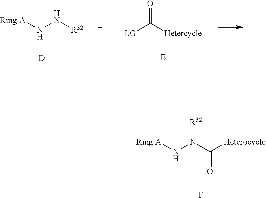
[Ring A]NN[R32].[D].[LG]C([Hetercycle])=O.[Ring A]NN(C([Heterocycle])=O)[R32].F
